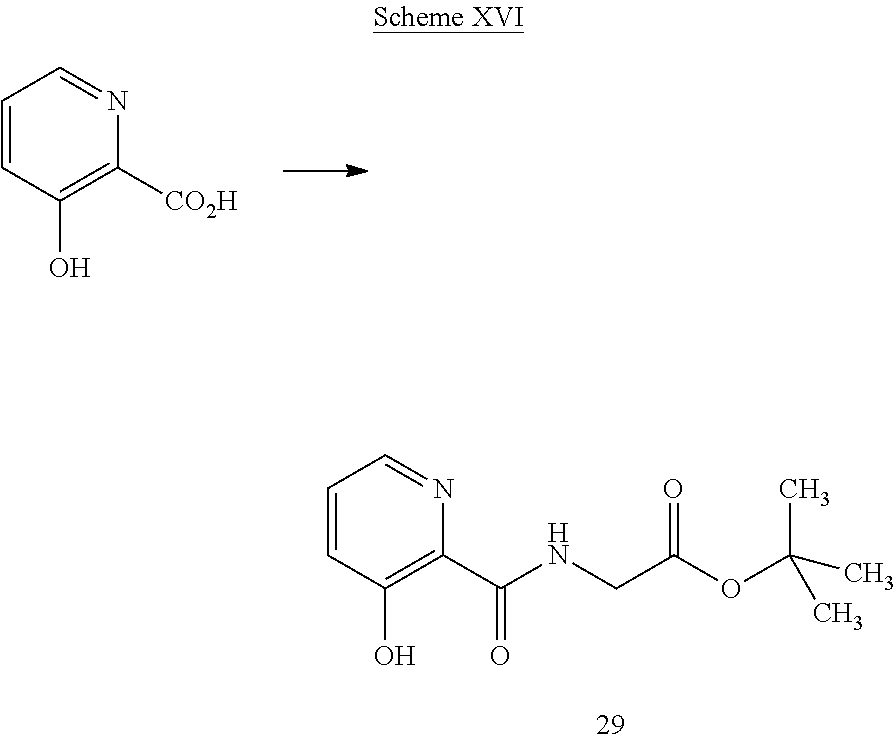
C1=CC(O)=C([CO2H])N=C1.C1=CC(O)=C(C(NCC(OC(C)(C)C)=O)=O)N=C1
